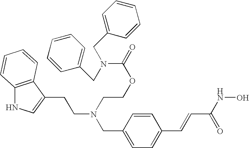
C12=C(C(CCN(CC3=CC=C(C=CC(NO)=O)C=C3)CCOC(=O)N(CC3=CC=CC=C3)CC3=CC=CC=C3)=CN1)C=CC=C2
